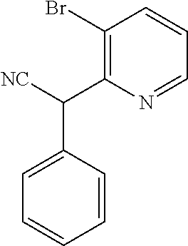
C1(Br)=C(C([NC])C2=CC=CC=C2)N=CC=C1
